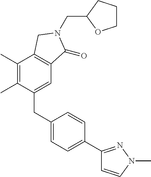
C1(C)=C(C)C(CC2=CC=C(C3=NN(C)C=C3)C=C2)=CC2=C1CN(CC1CCCO1)C2=O
